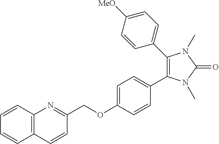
C1(C2=CC=C([MeO])C=C2)=C(C2=CC=C(OCC3=NC4=C(C=C3)C=CC=C4)C=C2)N(C)C(=O)N1C
